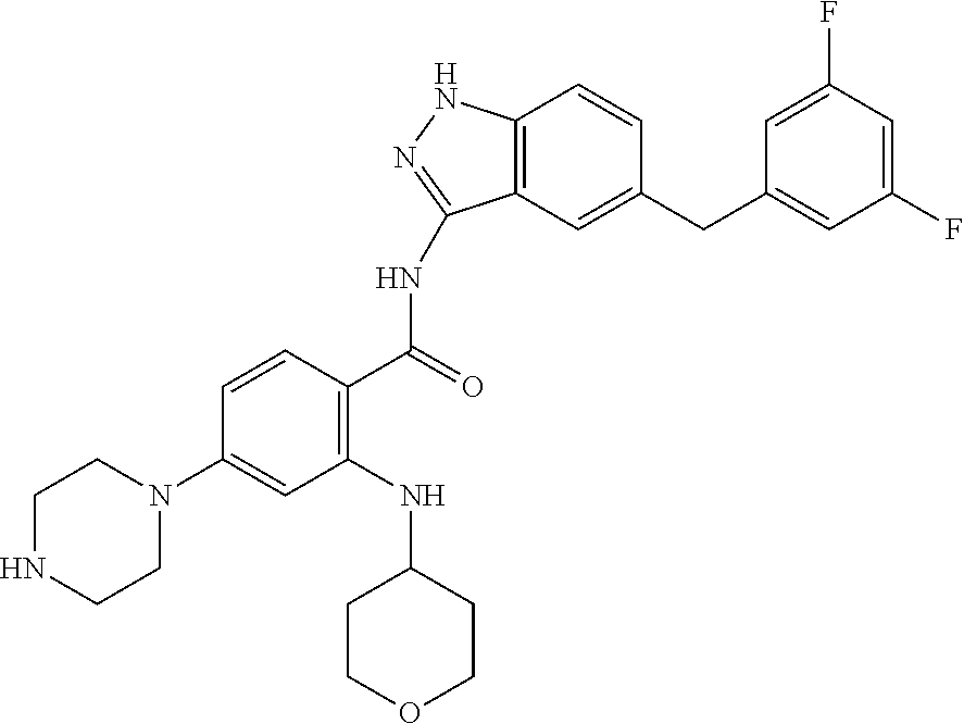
C1NCCN(C2=CC(NC3CCOCC3)=C(C(NC3=NNC4=C3C=C(CC3=CC(F)=CC(F)=C3)C=C4)=O)C=C2)C1
